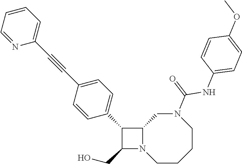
C1(CO)N2C(C1C1=CC=C(C#CC3=CC=CC=N3)C=C1)CN(C(=O)NC1=CC=C(OC)C=C1)CCCC2
